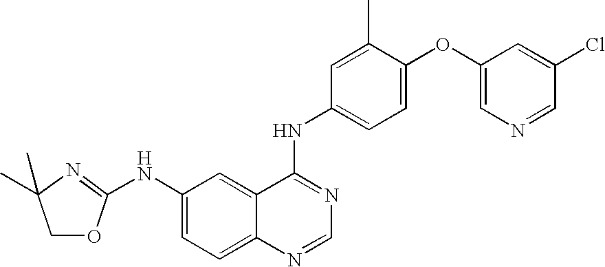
C1(NC2=NC(C)(C)CO2)=CC=C2C(=C1)C(NC1=CC=C(OC3=CN=CC(Cl)=C3)C(C)=C1)=NC=N2
